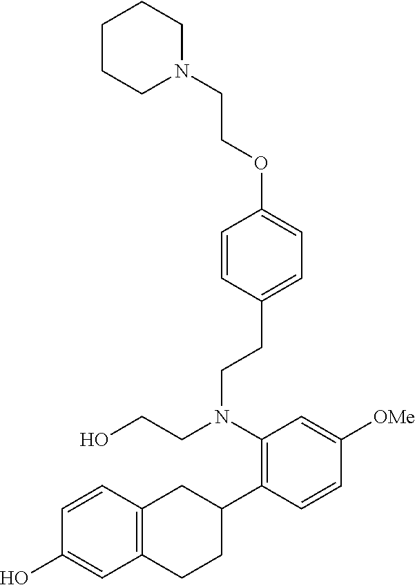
C1(O)=CC2=C(C=C1)CC(C1=C(N(CCC3=CC=C(OCCN4CCCCC4)C=C3)CCO)C=C([OMe])C=C1)CC2
